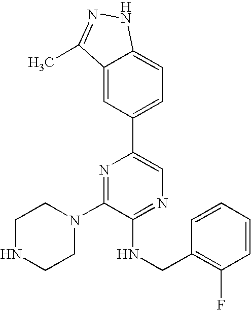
C1(N2CCNCC2)=NC(C2=CC=C3C(=C2)C(C)=NN3)=CN=C1NCC1=C(F)C=CC=C1
